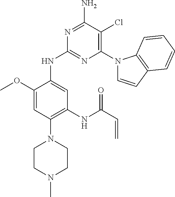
N1=C(N)C(Cl)=C(N2C=CC3=C2C=CC=C3)N=C1NC1=CC(NC(C=C)=O)=C(N2CCN(C)CC2)C=C1OC
